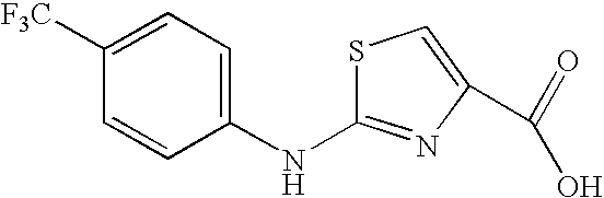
C1([F3C])=CC=C(NC2=NC(C(O)=O)=CS2)C=C1
